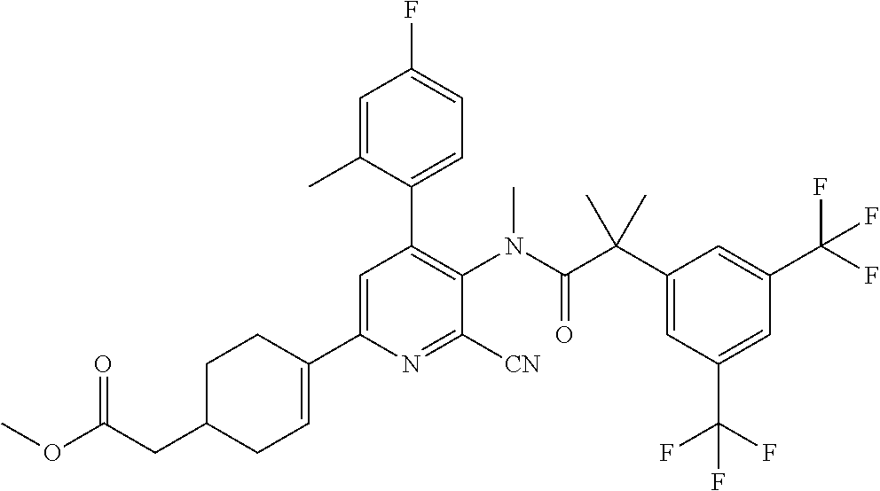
C1CC(C2=CC(C3=CC=C(F)C=C3C)=C(N(C(C(C3=CC(C(F)(F)F)=CC(C(F)(F)F)=C3)(C)C)=O)C)C([CN])=N2)=CCC1CC(=O)OC
